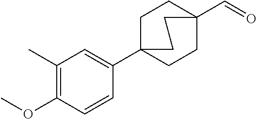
COC1=C(C)C=C(C23CCC(C=O)(CC2)CC3)C=C1
